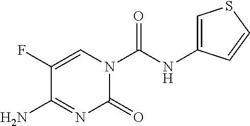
C1=C(F)C(N)=NC(=O)N1C(NC1=CSC=C1)=O
